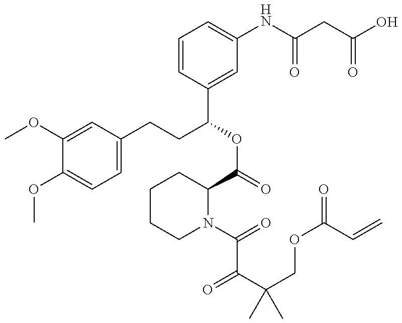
C1(OC)=CC(CCC(OC(=O)C2CCCCN2C(=O)C(C(COC(=O)C=C)(C)C)=O)C2=CC(NC(CC(=O)O)=O)=CC=C2)=CC=C1OC
